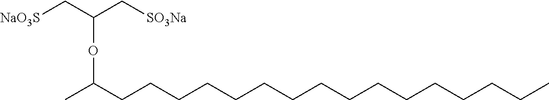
[NaO3S]CC(C[SO3Na])OC(C)CCCCCCCCCCCCCCCC
